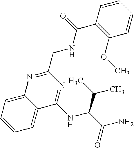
C1=C2C(=CC=C1)C(NC(C(N)=O)C(C)C)=NC(CNC(C1=C(OC)C=CC=C1)=O)=N2
